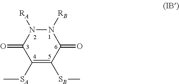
C1([SA]C)=C([SB]C)C(=O)N([RB])N([RA])C1=O
